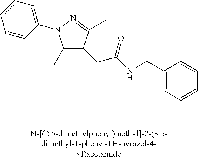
C(=O)(CC1=C(C)N(C2=CC=CC=C2)N=C1C)NCC1=CC(C)=CC=C1C
